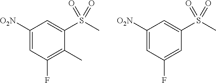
C1([O2N])=CC(F)=C(C)C(S(=O)(=O)C)=C1.C1([O2N])=CC(F)=CC(S(=O)(=O)C)=C1
